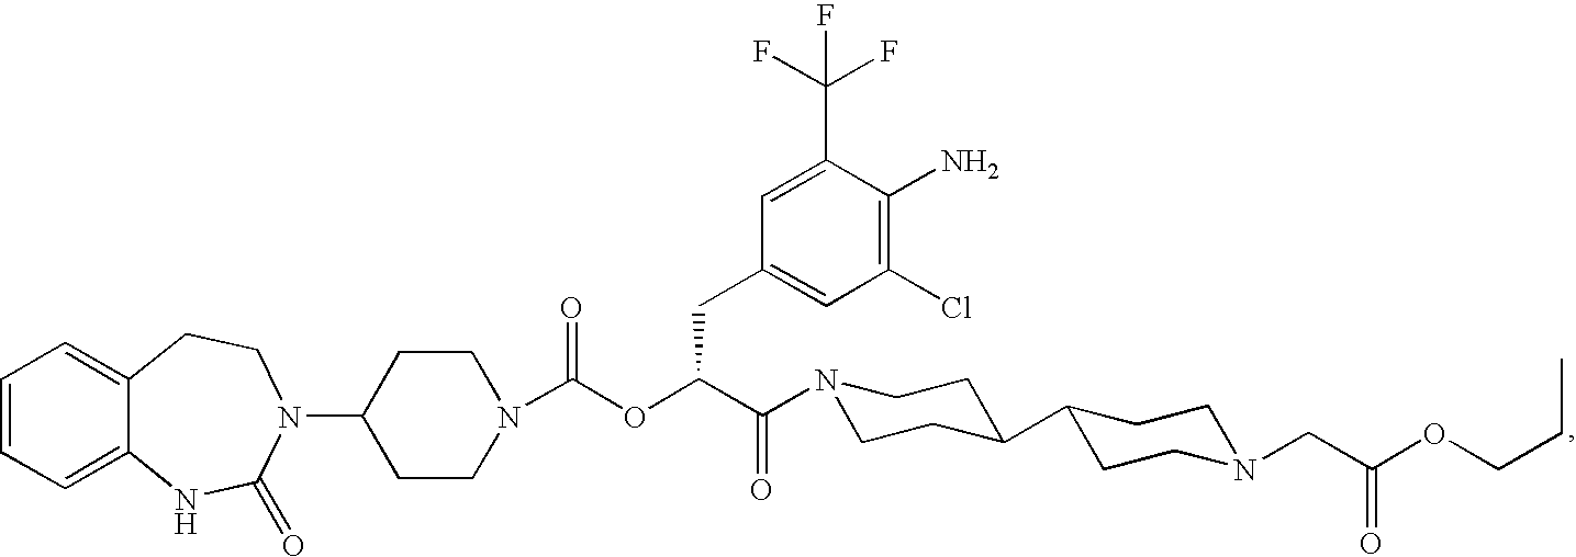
C1=CC=C2C(=C1)CCN(C1CCN(C(OC(C(=O)N3CCC(C4CCN(CC(OCCC)=O)CC4)CC3)CC3=CC(Cl)=C(N)C(C(F)(F)F)=C3)=O)CC1)C(=O)N2
